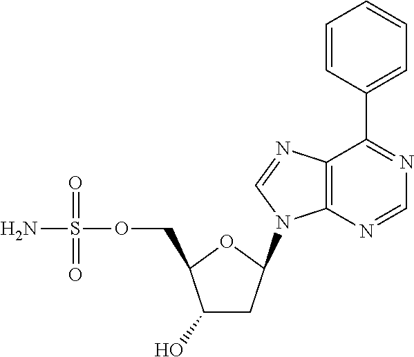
C1(O)CC(N2C3=C(N=C2)C(C2=CC=CC=C2)=NC=N3)OC1COS(N)(=O)=O
